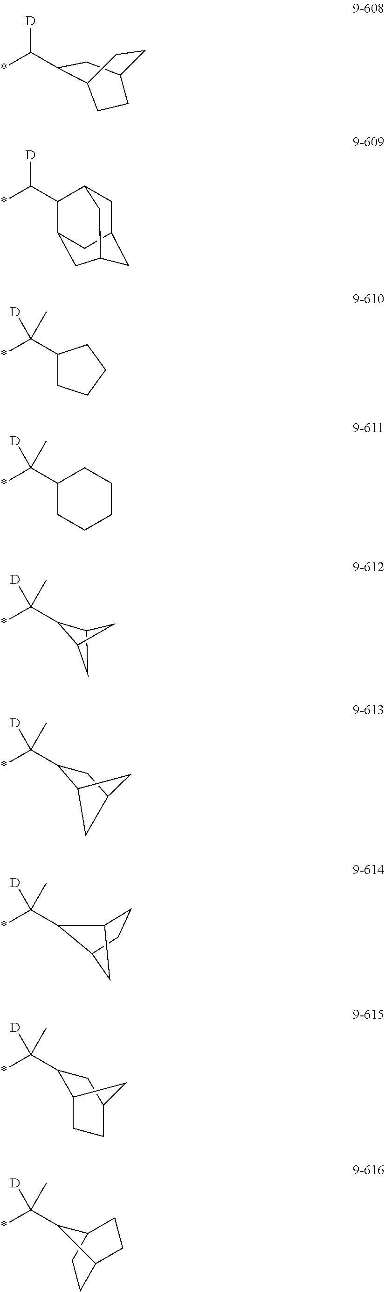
*C([D])C1CC2CCC1CC2.*C([D])C1C2CC3CC(CC1C3)C2.*C([D])(C1CCCC1)C.*C(C1CCCCC1)([D])C.*C(C1C2CC1C2)([D])C.*C(C1C2CC(C1)C2)([D])C.*C(C1C2CCC1C2)([D])C.*C(C1C2CCC(C1)C2)([D])C.*C(C1C2CCC1CC2)([D])C
